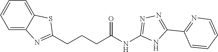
C1=C2C(=CC=C1)N=C(CCCC(NC1=NN=C(C3=NC=CC=C3)N1)=O)S2
